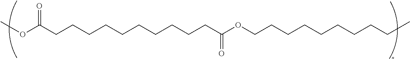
COC(CCCCCCCCCCC(OCCCCCCCCCC)=O)=O
